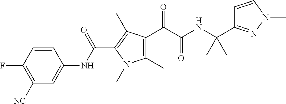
C1(C)=C(C(=O)C(=O)NC(C2=NN(C)C=C2)(C)C)C(C)=C(C(NC2=CC([NC])=C(F)C=C2)=O)N1C
